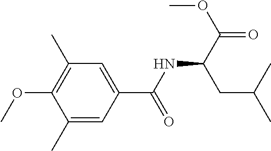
C1(C)=CC(C(NC(C(=O)OC)CC(C)C)=O)=CC(C)=C1OC
